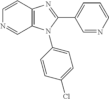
C1=NC=CC=C1C1=NC2=C(N1C1=CC=C(Cl)C=C1)C=NC=C2
